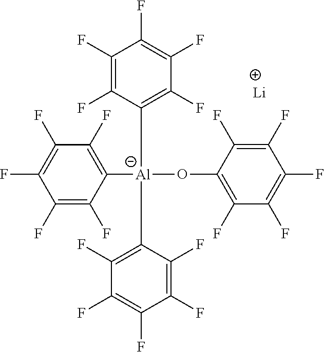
C1(F)=C(F)C([Al](C2=C(F)C(F)=C(F)C(F)=C2F)(C2=C(F)C(F)=C(F)C(F)=C2F)OC2=C(F)C(F)=C(F)C(F)=C2F)=C(F)C(F)=C1F.[Li]
